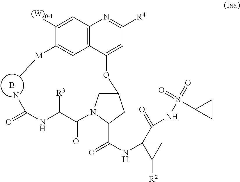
B.C1(OC2=CC([R4])=NC3=C2C=C([M]C)C([(W)0-1])=C3)CN(C(C(NC(=O)N)[R3])=O)C(C(NC2(C(=O)NS(=O)(C3CC3)=O)CC2[R2])=O)C1
